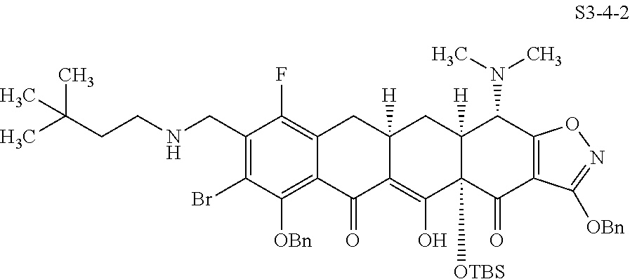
C1(CNCCC(C)(C)C)=C(Br)C([OBn])=C2C(=C1F)CC1([H])C(=C(O)C3([OTBS])C([H])(C1)C(N(C)C)C1=C(C3=O)C([OBn])=NO1)C2=O
